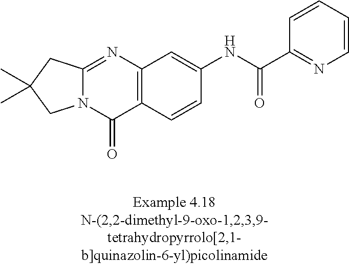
N12C(=NC3=C(C1=O)C=CC(NC(C1=NC=CC=C1)=O)=C3)CC(C)(C)C2
